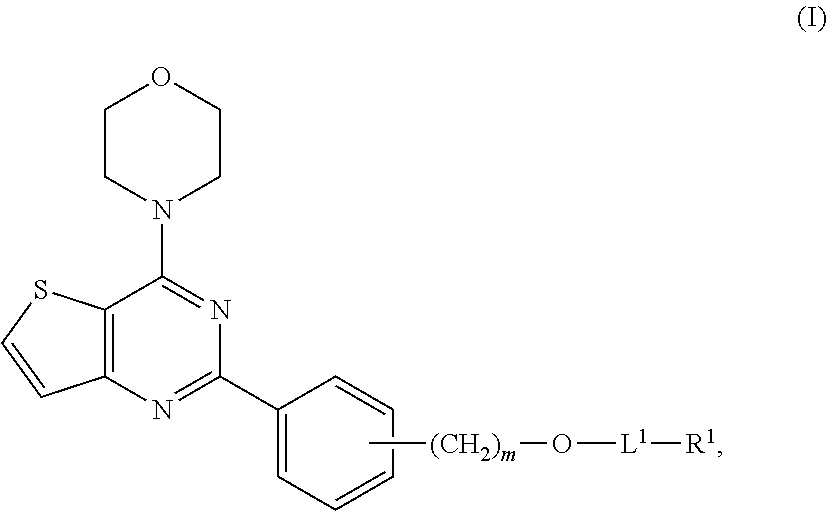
C1CN(C2=NC(C3=CC=CC=C3)=NC3=C2SC=C3)CCO1.C[(CH2)m]O[L1][R1]
